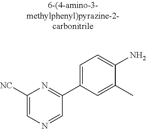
C1([NC])=CN=CC(C2=CC=C(N)C(C)=C2)=N1
